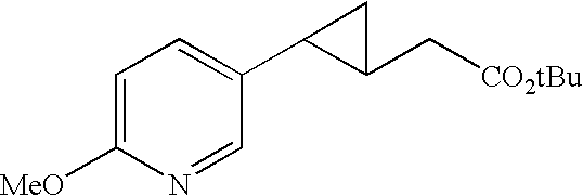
C1=C([MeO])N=CC(C2C(C[CO2tBu])C2)=C1
